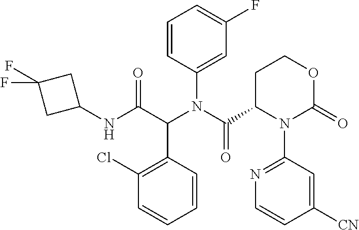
C1(Cl)=C(C(C(NC2CC(F)(F)C2)=O)N(C(C2N(C3=NC=CC([CN])=C3)C(=O)OCC2)=O)C2=CC(F)=CC=C2)C=CC=C1
